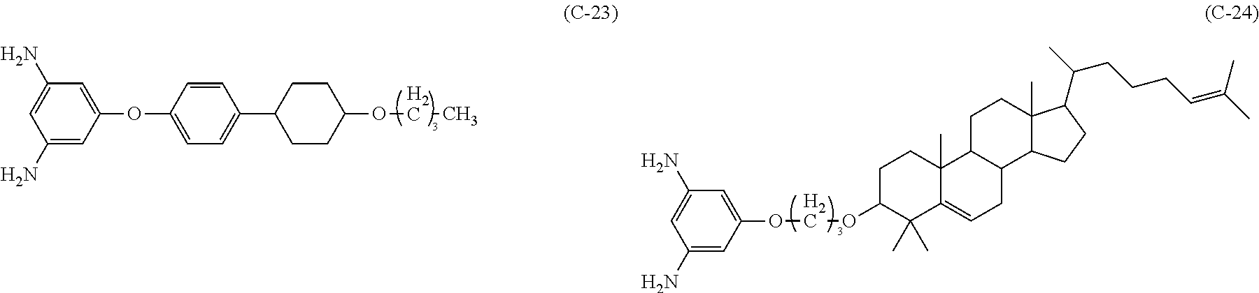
C1(N)=CC(OC2=CC=C(C3CCC(OCC)CC3)C=C2)=CC(N)=C1.C1(OCOC2C(C)(C)C3=CCC4C(C3(C)CC2)CCC2(C)C4CCC2C(C)CCCC=C(C)C)=CC(N)=CC(N)=C1
